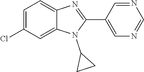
C1=C(Cl)C=C2C(=C1)N=C(C1=CN=CN=C1)N2C1CC1
